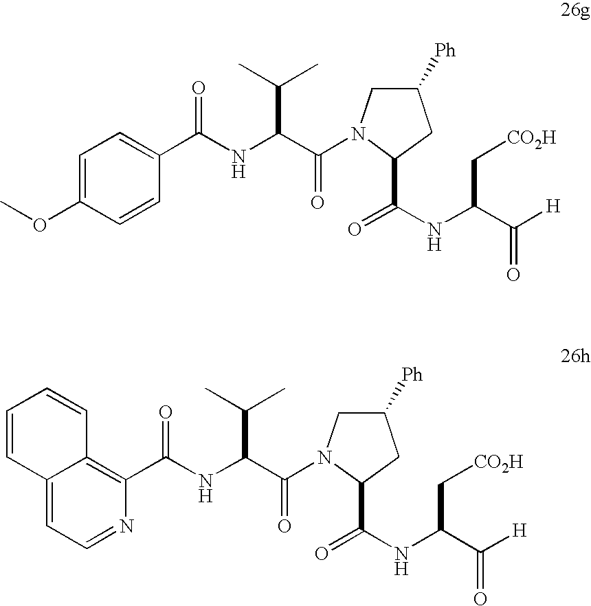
C1=C(OC)C=CC(C(NC(C(=O)N2CC([Ph])CC2C(NC(C([H])=O)C[CO2H])=O)C(C)C)=O)=C1.C12=CC=NC(C(NC(C(=O)N3CC([Ph])CC3C(NC(C([H])=O)C[CO2H])=O)C(C)C)=O)=C1C=CC=C2
